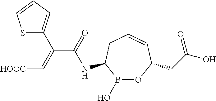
B1(O)OC(CC(O)=O)C=CCC1NC(C(=C[HOOC])C1=CC=CS1)=O
